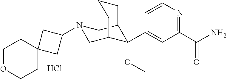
C1(C(N)=O)=NC=CC(C2(OC)C3CN(C4CC5(C4)CCOCC5)CC2CCC3)=C1.Cl
